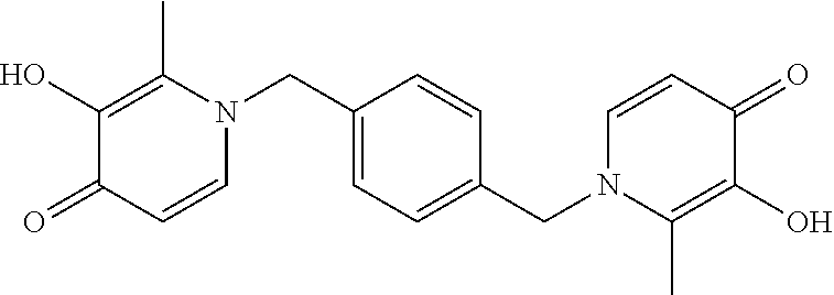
C1(CN2C(C)=C(O)C(=O)C=C2)=CC=C(CN2C(C)=C(O)C(=O)C=C2)C=C1
